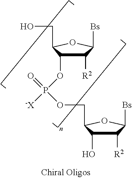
C1([R2])C([Bs])OC(CO)C1OP([-X])(OCC1OC([Bs])C([R2])C1O)=O
